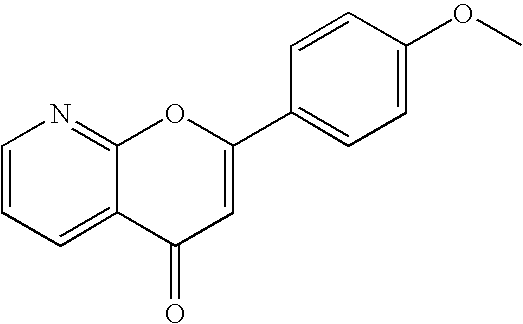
C1=CC=C2C(=N1)OC(C1=CC=C(OC)C=C1)=CC2=O
